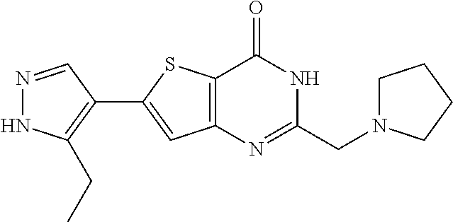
N1=CC(C2=CC3=C(S2)C(=O)NC(CN2CCCC2)=N3)=C(CC)N1
